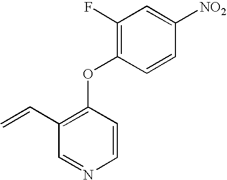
C1(F)=C(OC2=C(C=C)C=NC=C2)C=CC([NO2])=C1
